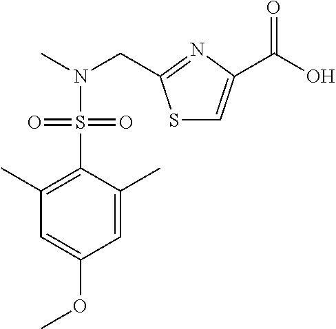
S1C=C(C(O)=O)N=C1CN(C)S(=O)(=O)C1=C(C)C=C(OC)C=C1C
